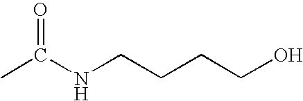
CC(NCCCCO)=O
